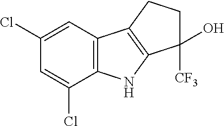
C1(Cl)=CC2=C(C(Cl)=C1)NC1=C2CCC1([CF3])O
